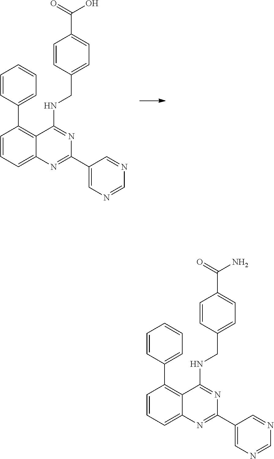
C1=CC=C2C(=C1C1=CC=CC=C1)C(NCC1=CC=C(C(O)=O)C=C1)=NC(C1=CN=CN=C1)=N2.C1=CC=C2C(=C1C1=CC=CC=C1)C(NCC1=CC=C(C(N)=O)C=C1)=NC(C1=CN=CN=C1)=N2
